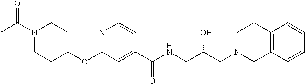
N1=C(OC2CCN(C(C)=O)CC2)C=C(C(NCC(CN2CC3=C(CC2)C=CC=C3)O)=O)C=C1
